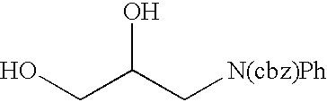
OCC(C[N(cbz)Ph])O
